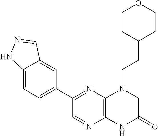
C1(C2=NC3=C(N=C2)NC(=O)CN3CCC2CCOCC2)=CC=C2C(=C1)C=NN2
